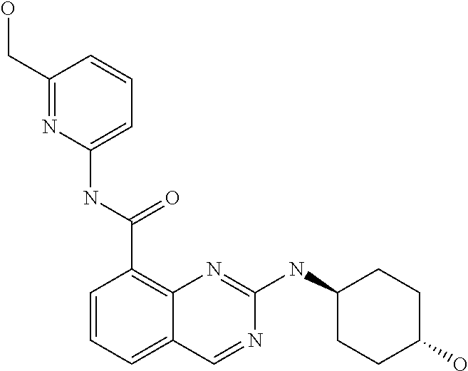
C1=CC=C2C(=C1C(NC1=CC=CC(CO)=N1)=O)N=C(NC1CCC(O)CC1)N=C2
